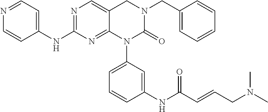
N1=CC=C(NC2=NC=C3C(=N2)N(C2=CC=CC(NC(C=CCN(C)C)=O)=C2)C(=O)N(CC2=CC=CC=C2)C3)C=C1
